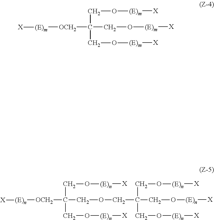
[(E)m]([X])OCC(CO[(E)m][X])([OCH2][(E)m][X])CO[(E)m][X].[(E)n]([X])OCC(CO[(E)n][X])(COCC([OCH2][(E)n][X])(CO[(E)n][X])CO[(E)n][X])CO[(E)n][X]
